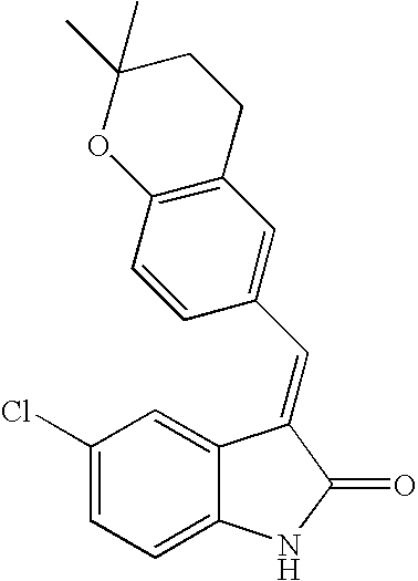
C1(Cl)=CC=C2C(=C1)C(=CC1=CC3=C(C=C1)OC(C)(C)CC3)C(=O)N2
